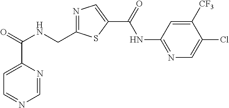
N1=C(CNC(C2=CC=NC=N2)=O)SC(C(=O)NC2=NC=C(Cl)C([CF3])=C2)=C1
